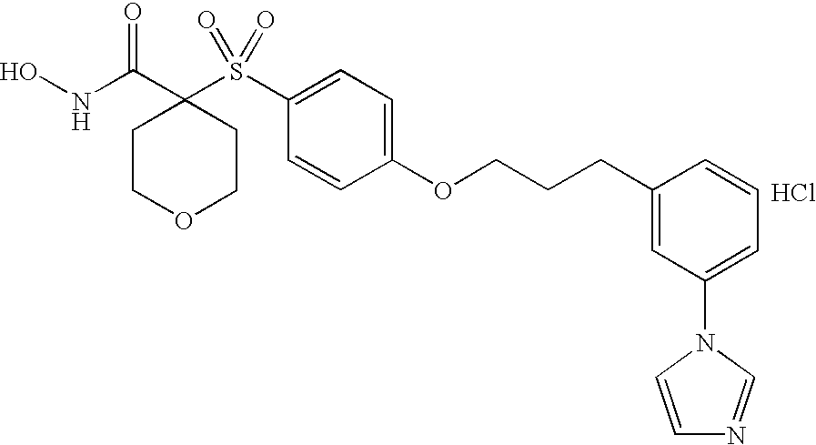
N(C(C1(S(C2=CC=C(OCCCC3=CC(N4C=CN=C4)=CC=C3)C=C2)(=O)=O)CCOCC1)=O)O.Cl
